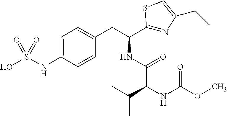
C1=C(NS(O)(=O)=O)C=CC(CC(C2=NC(CC)=CS2)NC(C(NC(OC)=O)C(C)C)=O)=C1
